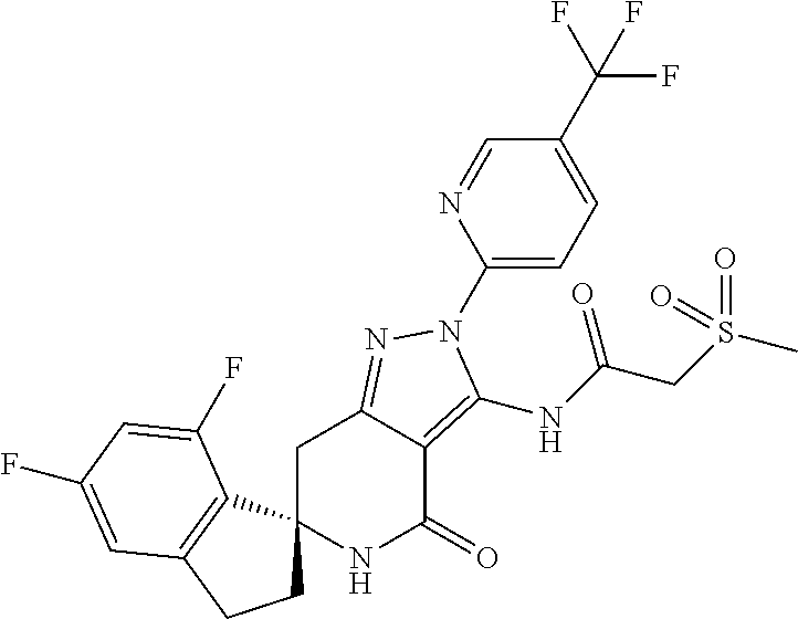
N1C(=O)C2=C(NC(CS(C)(=O)=O)=O)N(C3=CC=C(C(F)(F)F)C=N3)N=C2CC12CCC1=C2C(F)=CC(F)=C1
